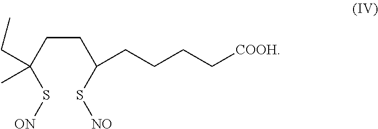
C(CC(S[ON])(C)CC)C(S[NO])CCCC[COOH]
